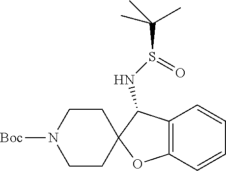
C12=C(C=CC=C1)OC1(C2NS(=O)C(C)(C)C)CCN([Boc])CC1
